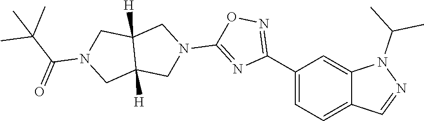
C1(C2=NOC(N3CC4([H])C([H])(C3)CN(C(C(C)(C)C)=O)C4)=N2)=CC=C2C(=C1)N(C(C)C)N=C2
